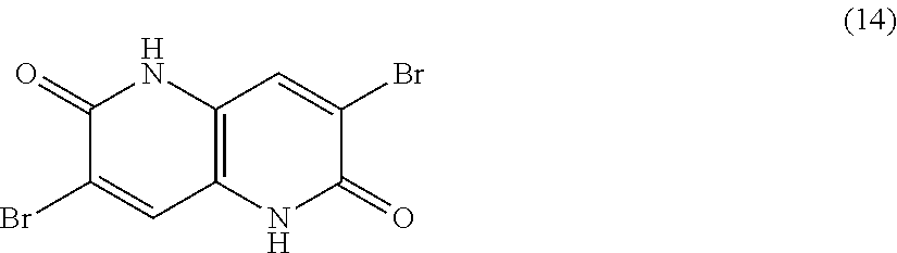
C12=C(NC(=O)C(Br)=C1)C=C(Br)C(=O)N2
